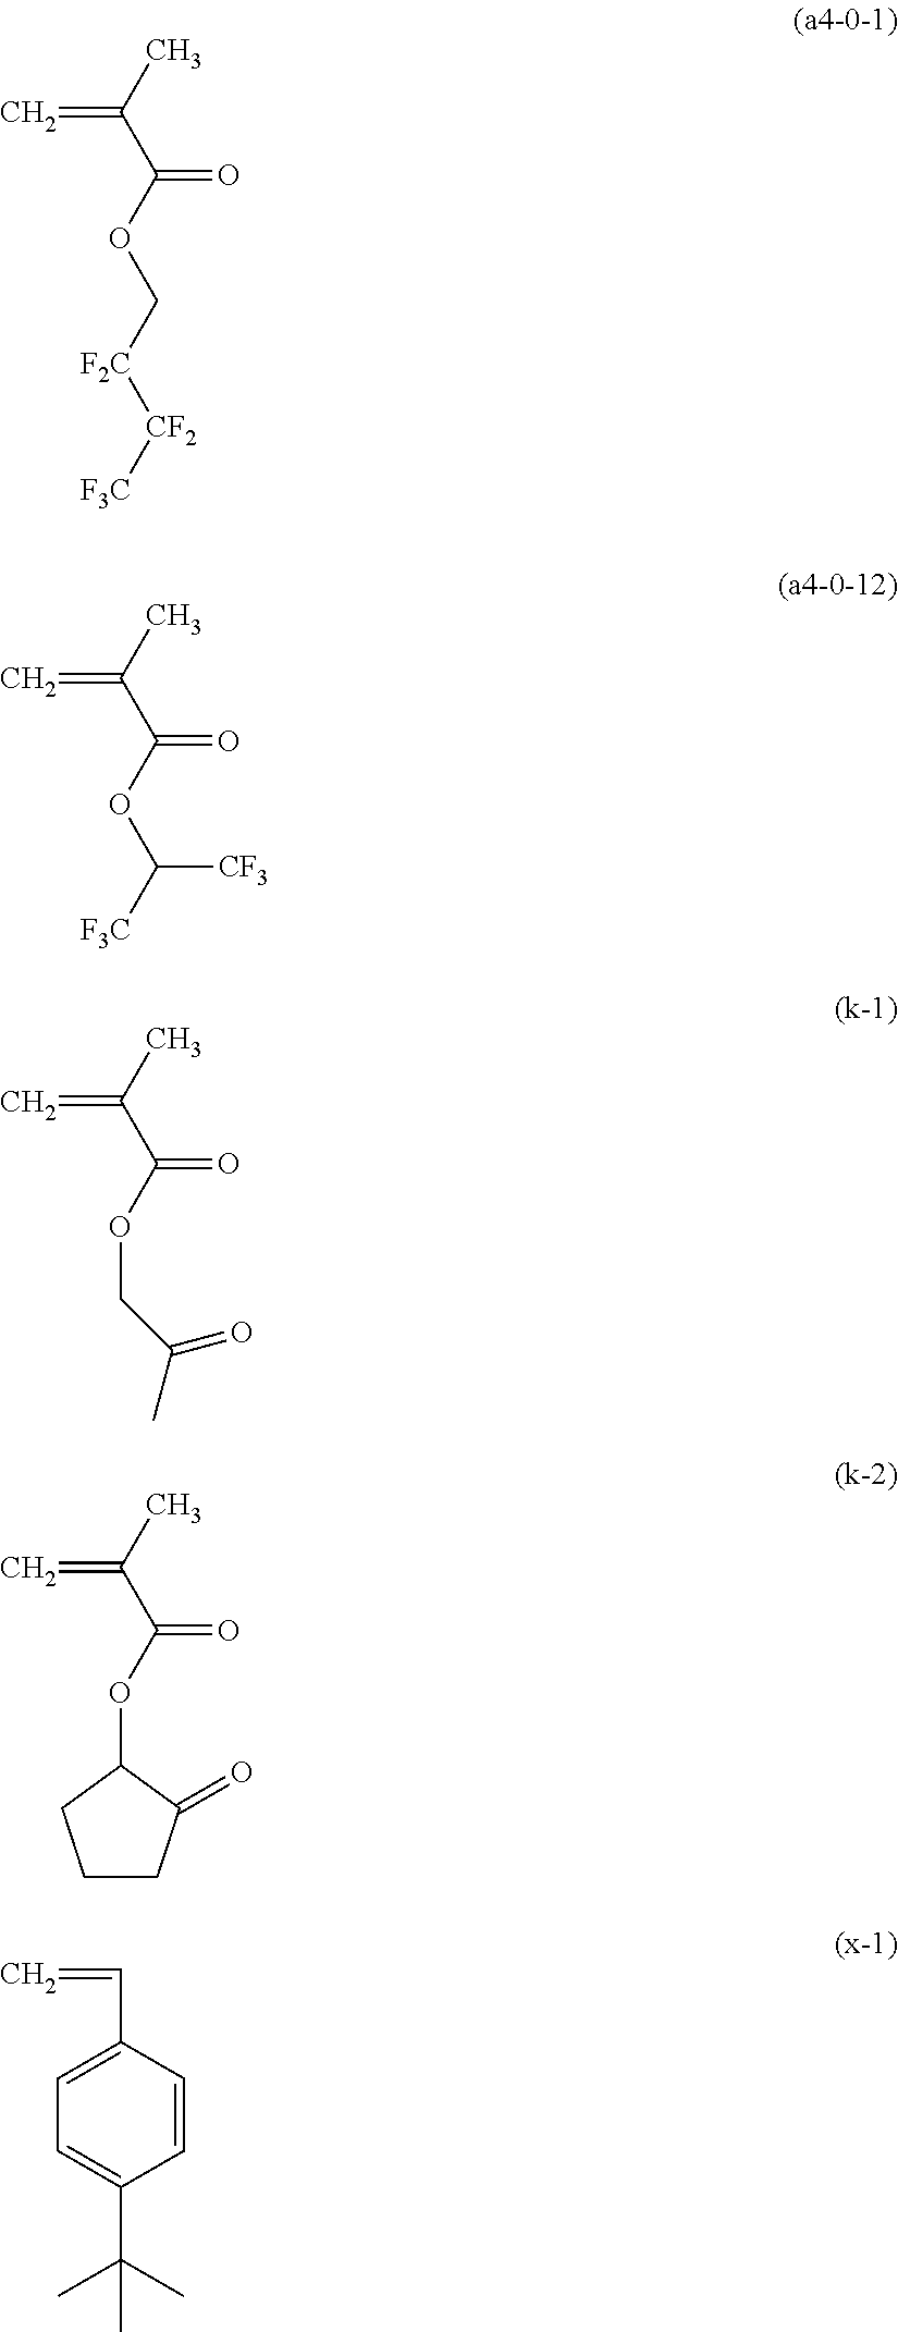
C=C(C)C(=O)OC[F2C][CF2][F3C].C=C(C)C(=O)OC([F3C])[CF3].C=C(C)C(=O)OCC(C)=O.C=C(C)C(=O)OC1CCCC1=O.C1=C(C=C)C=CC(C(C)(C)C)=C1
